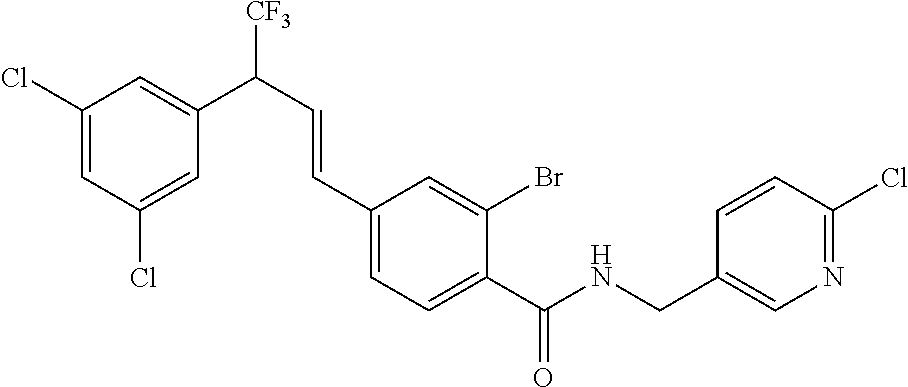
C1(Cl)=CC(Cl)=CC(C([CF3])C=CC2=CC=C(C(=O)NCC3=CN=C(Cl)C=C3)C(Br)=C2)=C1
